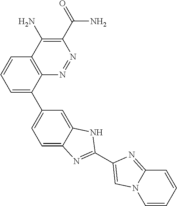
C1=CC=C(C2=CC=C3C(=C2)NC(C2=CN4C=CC=CC4=N2)=N3)C2=C1C(N)=C(C(N)=O)N=N2
